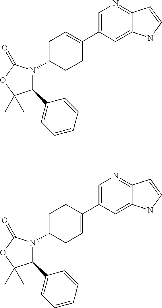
C1(C2=CC=CC=C2)N(C2CCC(C3=CN=C4C(=C3)NC=C4)=CC2)C(=O)OC1(C)C.C1(C2=CC=CC=C2)N(C2CC=C(C3=CN=C4C(=C3)NC=C4)CC2)C(=O)OC1(C)C
